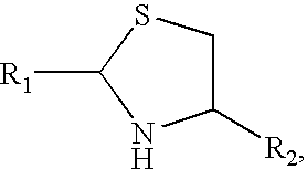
C1([R2])CSC([R1])N1
